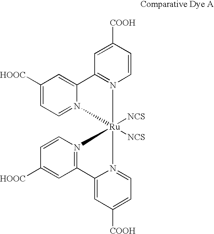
C1([HOOC])=CC=N2C(=C1)C1=N(C=CC([COOH])=C1)[Ru]21([NCS])([NCS])N2=C(C=C([HOOC])C=C2)C2=CC([COOH])=CC=N21
